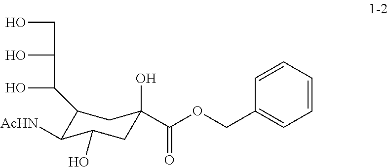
OCC(O)C(O)C1C([AcHN])C(O)CC(O)(C(OCC2=CC=CC=C2)=O)C1
